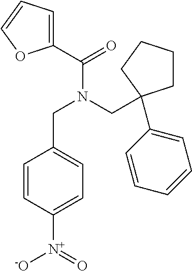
C1(C(=O)N(CC2(C3=CC=CC=C3)CCCC2)CC2=CC=C([N+](=O)[-O])C=C2)=CC=CO1
